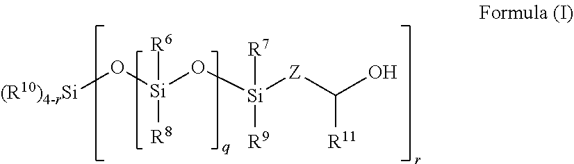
[(R10)4-rSi]O[Si](O[Si]([Z]C(O)[R11])([R9])[R7])([R8])[R6]
